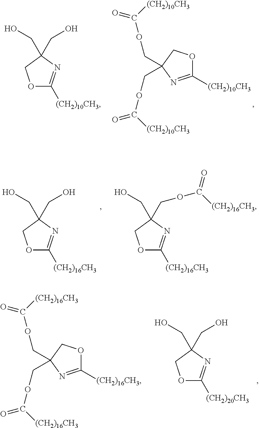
O1C([(CH2)16CH3])=NC(COC(=O)[(CH2)16CH3])(CO)C1.O1C([(CH2)16CH3])=NC(CO)(CO)C1.O1C([(CH2)20CH3])=NC(CO)(CO)C1.C1([(CH2)16CH3])=NC(COC([(CH2)16CH3])=O)(COC(=O)[(CH2)16CH3])CO1.O1C([(CH2)10CH3])=NC(CO)(CO)C1.C1([(CH2)10CH3])=NC(COC([(CH2)10CH3])=O)(COC(=O)[(CH2)10CH3])CO1
